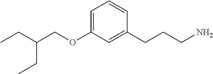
C1(OCC(CC)CC)=CC=CC(CCCN)=C1
